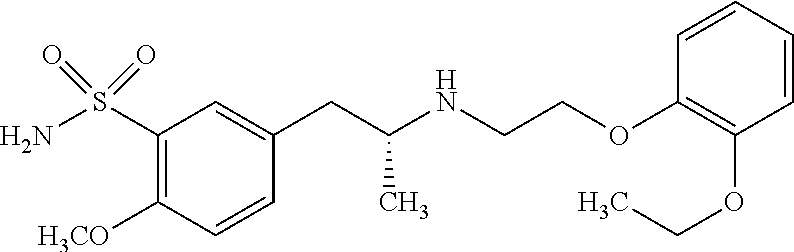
C1(S(N)(=O)=O)=C([H3CO])C=CC(CC(NCCOC2=C(OCC)C=CC=C2)C)=C1
